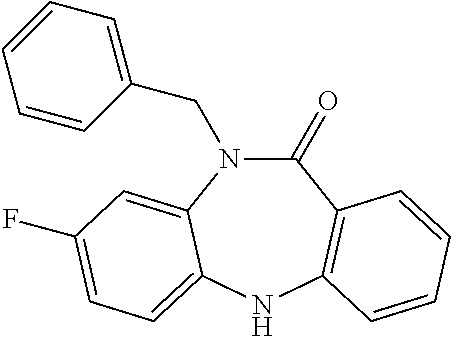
C(N1C(=O)C2=C(NC3=CC=C(F)C=C13)C=CC=C2)C1=CC=CC=C1
